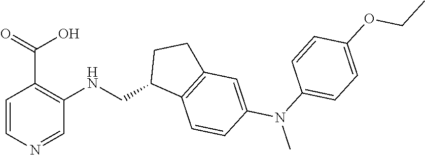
C1=CN=CC(NCC2C3=C(CC2)C=C(N(C)C2=CC=C(OCC)C=C2)C=C3)=C1C(=O)O
